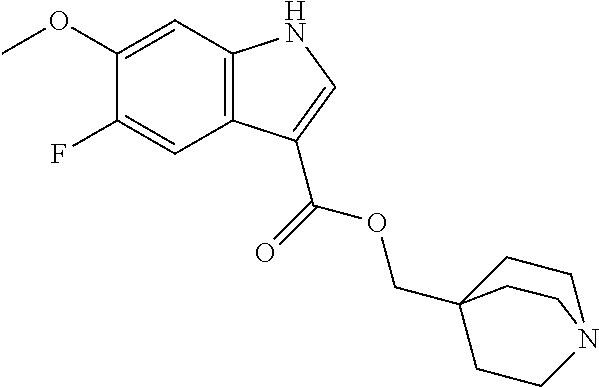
C1(OC)=CC2=C(C=C1F)C(C(=O)OCC13CCN(CC1)CC3)=CN2
